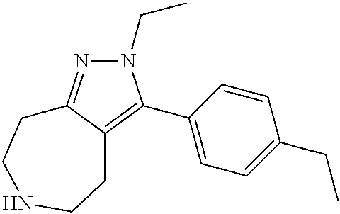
N1(CC)N=C2C(=C1C1=CC=C(CC)C=C1)CCNCC2
